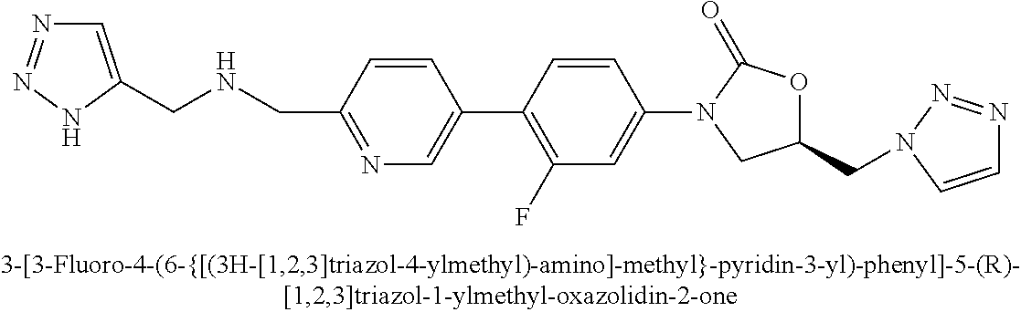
C1=C(CNCC2=NC=C(C3=C(F)C=C(N4CC(CN5N=NC=C5)OC4=O)C=C3)C=C2)NN=N1
